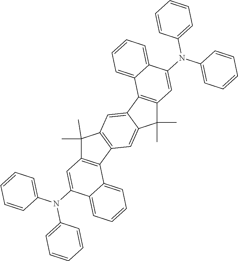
C1(C)(C)C2=C(C3=C1C=C1C(=C3)C(C)(C)C3=C1C1=CC=CC=C1C(N(C1=CC=CC=C1)C1=CC=CC=C1)=C3)C1=CC=CC=C1C(N(C1=CC=CC=C1)C1=CC=CC=C1)=C2
